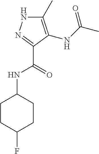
C1CC(NC(C2=NNC(C)=C2NC(C)=O)=O)CCC1F
